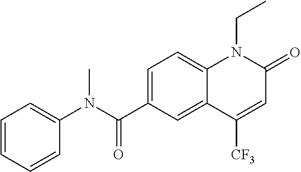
C1(N(C(C2=CC=C3C(=C2)C([CF3])=CC(=O)N3CC)=O)C)=CC=CC=C1
